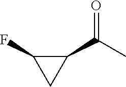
C1(C(C)=O)C(F)C1
